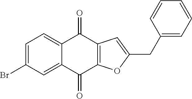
C1=C(Br)C=C2C(=C1)C(=O)C1=C(C2=O)OC(CC2=CC=CC=C2)=C1
